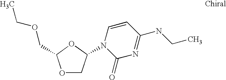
CCOCC1OCC(N2C(=O)N=C(NCC)C=C2)O1
